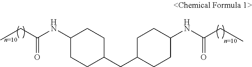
CCC(NC1CCC(CC2CCC(NC(CC)=O)CC2)CC1)=O
